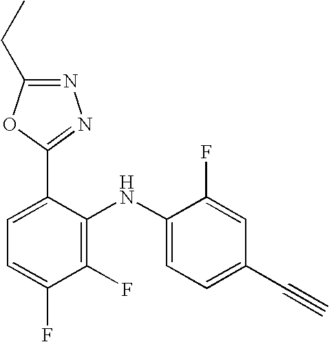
C1=C(C2=NN=C(CC)O2)C(NC2=CC=C(C#C)C=C2F)=C(F)C(F)=C1
